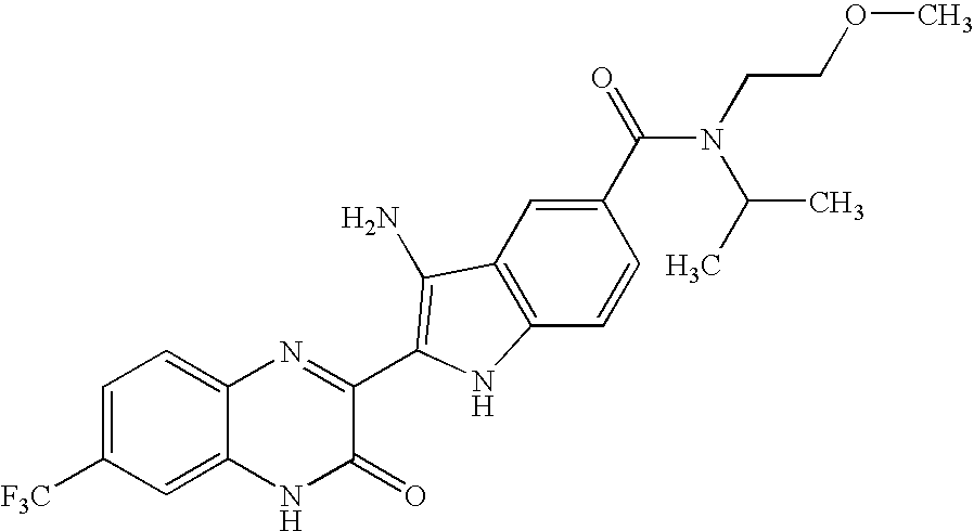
C1=C2C(=CC=C1[F3C])N=C(C1=C(N)C3=C(C=CC(C(=O)N(C(C)C)CCOC)=C3)N1)C(=O)N2
